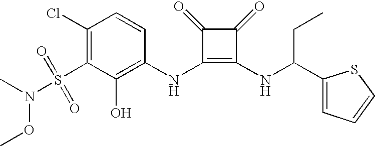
CN(S(C1=C(Cl)C=CC(NC2=C(NC(C3=CC=CS3)CC)C(=O)C2=O)=C1O)(=O)=O)OC
